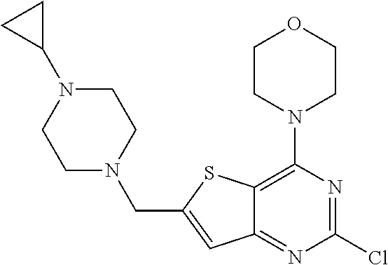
C12=C(N3CCOCC3)N=C(Cl)N=C1C=C(CN1CCN(C3CC3)CC1)S2
